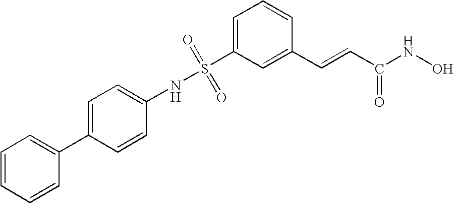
S(C1=CC=CC(C=CC(NO)=O)=C1)(NC1=CC=C(C2=CC=CC=C2)C=C1)(=O)=O
